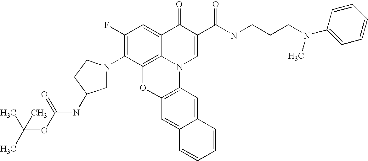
C1(F)=C(N2CC(NC(OC(C)(C)C)=O)CC2)C2=C3C(=C1)C(=O)C(C(NCCCN(C1=CC=CC=C1)C)=O)=CN3C1=C(O2)C=C2C(=C1)C=CC=C2
